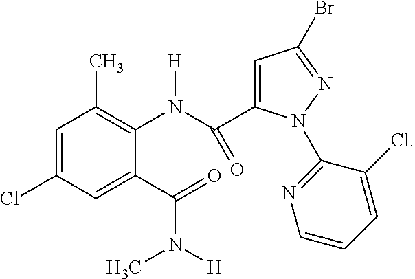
C1=C(Cl)C=C(C(=O)N([H])C)C(N(C(=O)C2=CC(Br)=NN2C2=NC=CC=C2Cl)[H])=C1C
